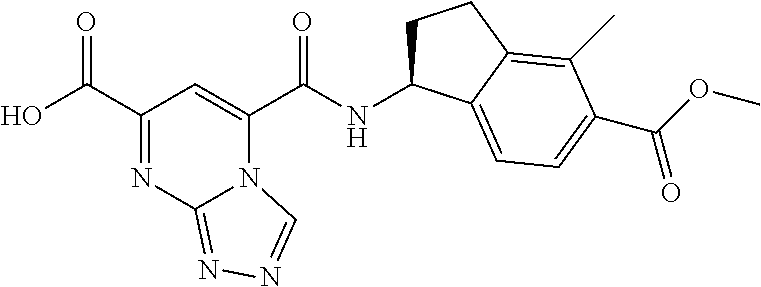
N(C(C1=CC(C(O)=O)=NC2=NN=CN12)=O)C1CCC2=C(C)C(C(OC)=O)=CC=C12
